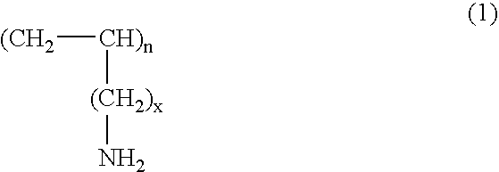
[(CH2][CH)n][(CH2)x]N
